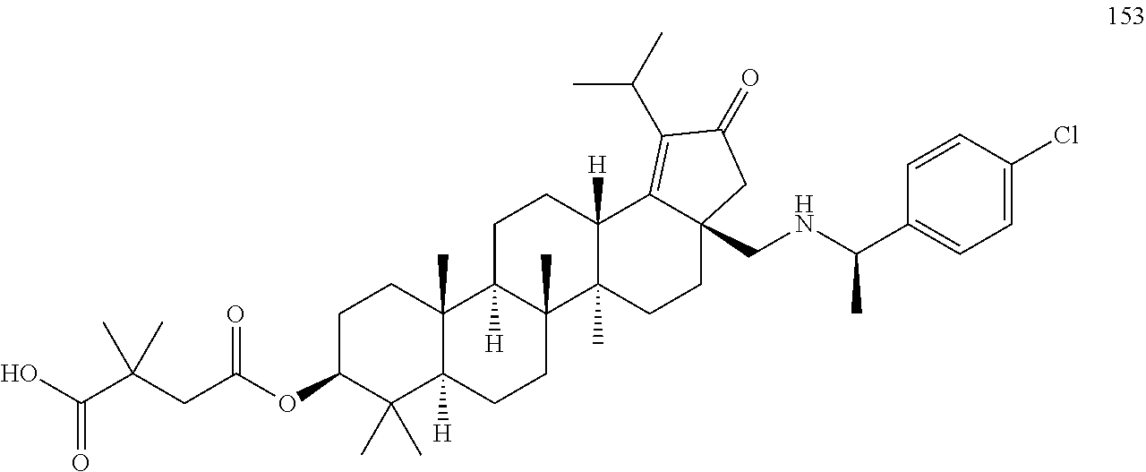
C1C(OC(CC(C(=O)O)(C)C)=O)C(C)(C)C2([H])C(C)(C1)C1([H])C(C)(CC2)C2(C)C([H])(CC1)C1=C(C(C)C)C(=O)CC1(CNC(C1=CC=C(Cl)C=C1)C)CC2
